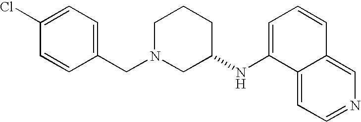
C1(Cl)=CC=C(CN2CC(NC3=CC=CC4=CN=CC=C34)CCC2)C=C1
